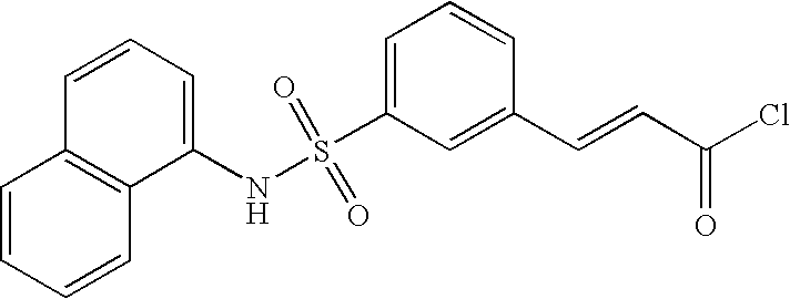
C1=C(S(NC2=CC=CC3=C2C=CC=C3)(=O)=O)C=C(C=CC(Cl)=O)C=C1
